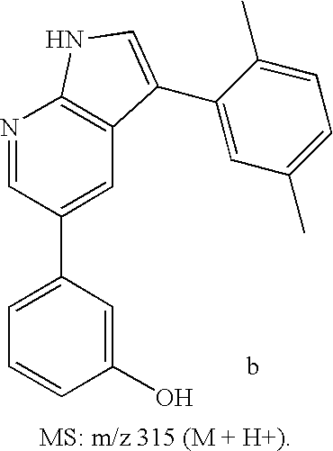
C1=C(C2=CC3=C(N=C2)NC=C3C2=CC(C)=CC=C2C)C=C(O)C=C1
